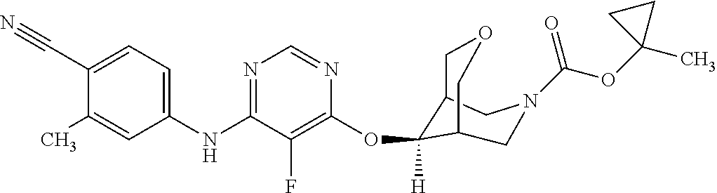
C1(NC2=NC=NC(OC3([H])C4COCC3CN(C(OC3(C)CC3)=O)C4)=C2F)=CC=C(C#N)C(C)=C1
